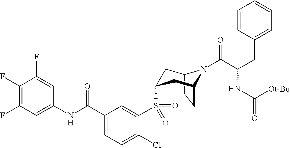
C12CCC(CC(S(C3=CC(C(NC4=CC(F)=C(F)C(F)=C4)=O)=CC=C3Cl)(=O)=O)C1)N2C(C(CC1=CC=CC=C1)NC(=O)[Ot-Bu])=O
